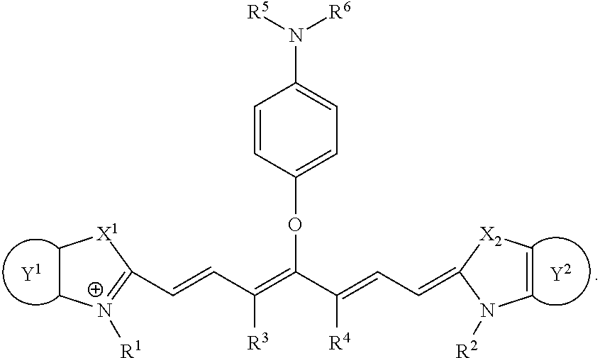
C1C[X1]C(C=CC(=C(C(=CC=C2[X2]C=CN2[R2])[R4])OC2=CC=C(N([R6])[R5])C=C2)[R3])=[N+]1[R1]
